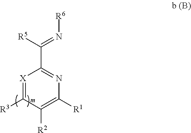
[X]1=C([R3])C([R2])=C([R1])N=C1C([R5])=N[R6]
